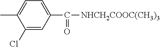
C1=C(C)C(Cl)=CC(C([NHCH2COOC(CH3)3])=O)=C1
